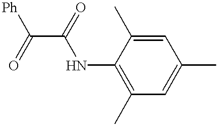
C(C(=O)NC1=C(C)C=C(C)C=C1C)([Ph])=O
